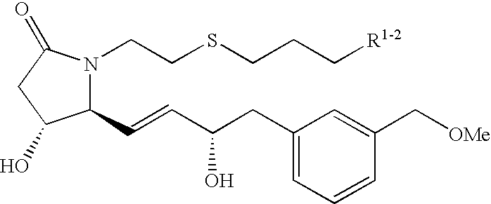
N1(CCSCCC[R1-2])C(C=CC(CC2=CC=CC(C[OMe])=C2)O)C(O)CC1=O
